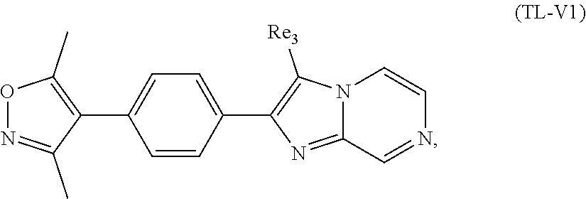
C1=CC(C2=C([Re3])N3C(=N2)C=NC=C3)=CC=C1C1=C(C)ON=C1C
